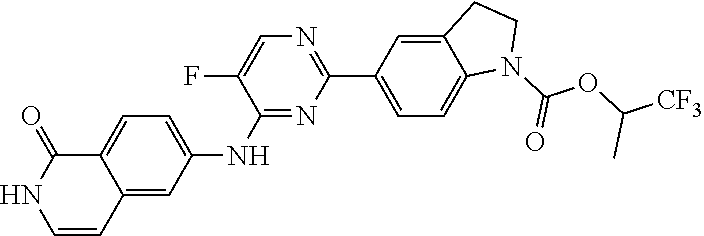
C12=CC(NC3=NC(C4=CC=C5C(=C4)CCN5C(=O)OC(C)[CF3])=NC=C3F)=CC=C1C(=O)NC=C2
